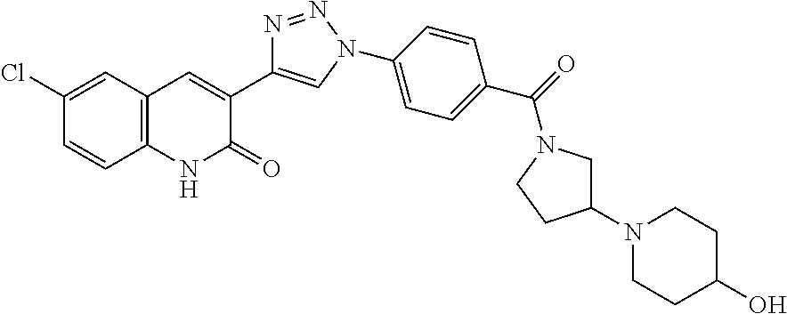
C12=C(C=C(Cl)C=C1)C=C(C1=CN(C3=CC=C(C(=O)N4CCC(N5CCC(O)CC5)C4)C=C3)N=N1)C(=O)N2
